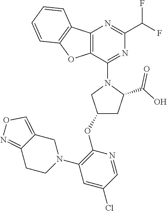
C1(OC2=C(N3CC4=CON=C4CC3)C=C(Cl)C=N2)CC(C(O)=O)N(C2=NC(C(F)F)=NC3=C2OC2=C3C=CC=C2)C1
